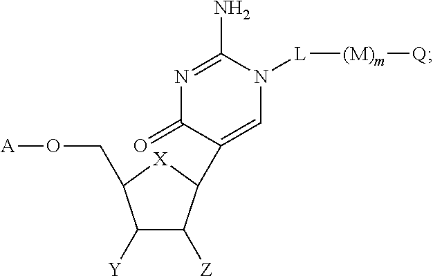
N1=C(N)N([L][(M)m][Q])C=C(C2C([Z])C([Y])C(CO[A])[X]2)C1=O
